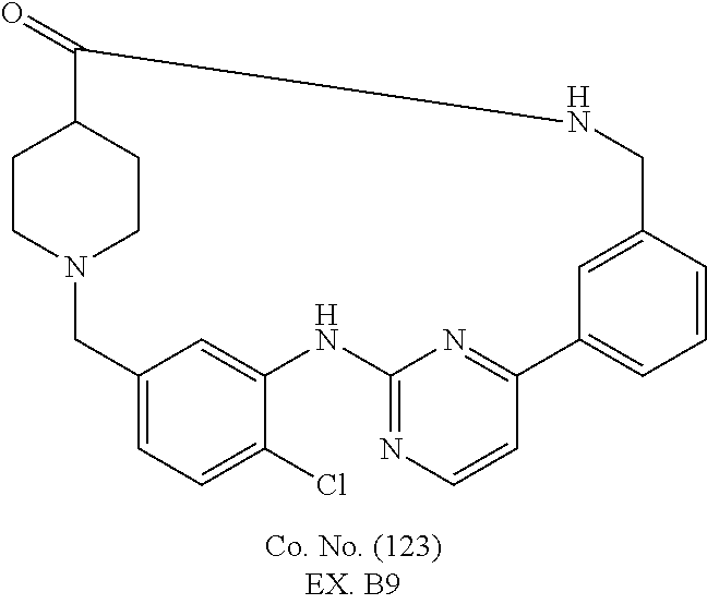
N12CC3=CC=C(Cl)C(=C3)NC3=NC=CC(=N3)C3=CC=CC(=C3)CNC(=O)C(CC1)CC2
